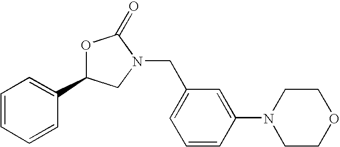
O1C(C2=CC=CC=C2)CN(CC2=CC=CC(N3CCOCC3)=C2)C1=O
